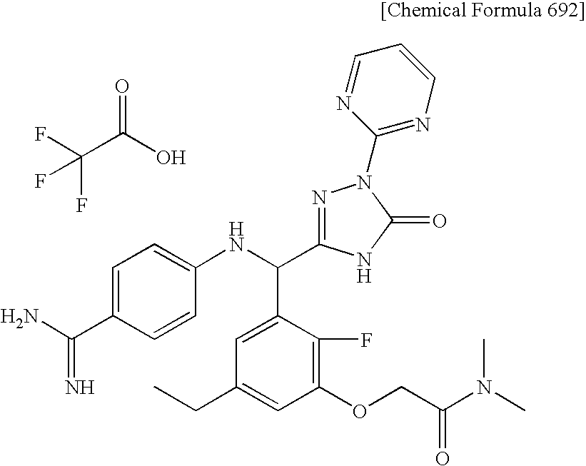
O=C(O)C(F)(F)F.C1=C(C(NC2=CC=C(C(=N)N)C=C2)C2=NN(C3=NC=CC=N3)C(=O)N2)C(F)=C(OCC(N(C)C)=O)C=C1CC
